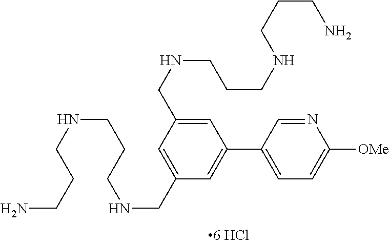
C(CNCCCNCC1=CC(CNCCCNCCCN)=CC(C2=CC=C([OMe])N=C2)=C1)CN
